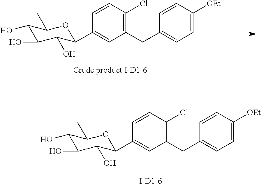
C1(C)C(O)C(O)C(O)C(C2=CC(CC3=CC=C([OEt])C=C3)=C(Cl)C=C2)O1.[Crude product I-D1-6].C1(C)C(O)C(O)C(O)C(C2=CC(CC3=CC=C([OEt])C=C3)=C(Cl)C=C2)O1.[I-D1-6]
